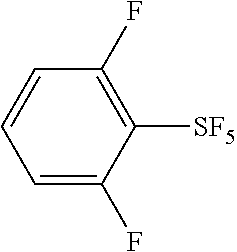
C1=C(F)C([SF5])=C(F)C=C1
